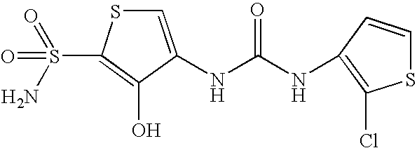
C1=C(NC(=O)NC2=C(Cl)SC=C2)C(O)=C(S(=O)(=O)N)S1
